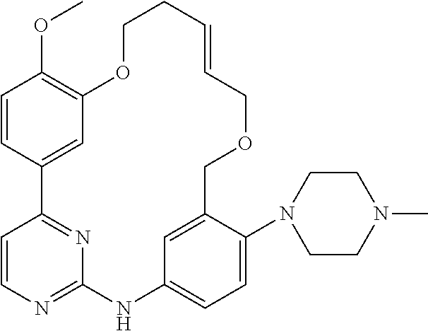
C1=CC2=CC(=C1OC)OCCC=CCOCC1=CC(=CC=C1N1CCN(C)CC1)NC1=NC=CC2=N1
